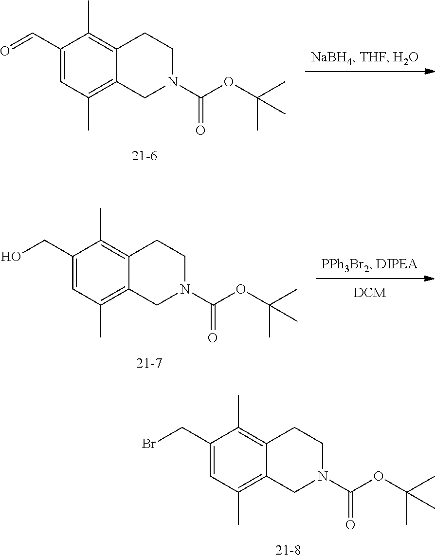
C1(C=O)=CC(C)=C2C(=C1C)CCN(C(=O)OC(C)(C)C)C2.C1(CO)=CC(C)=C2C(=C1C)CCN(C(=O)OC(C)(C)C)C2.C1(CBr)=CC(C)=C2C(=C1C)CCN(C(=O)OC(C)(C)C)C2
